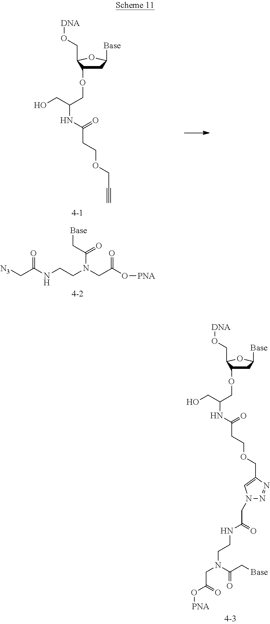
C1C(OCC(CO)NC(CCOCC#C)=O)C(CO[DNA])OC1[Base].[N3]CC(NCCN(CC(O[PNA])=O)C(C[Base])=O)=O.C1C(OCC(CO)NC(CCOCC2=CN(CC(NCCN(CC(O[PNA])=O)C(C[Base])=O)=O)N=N2)=O)C(CO[DNA])OC1[Base]
